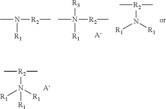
CN([R1])[R2]C.CN([R3])([R1])[R2]C.[A-].C[R2](C)N([R1])[R1].C[R2](C)N([R1])([R1])[R1].[A-]
